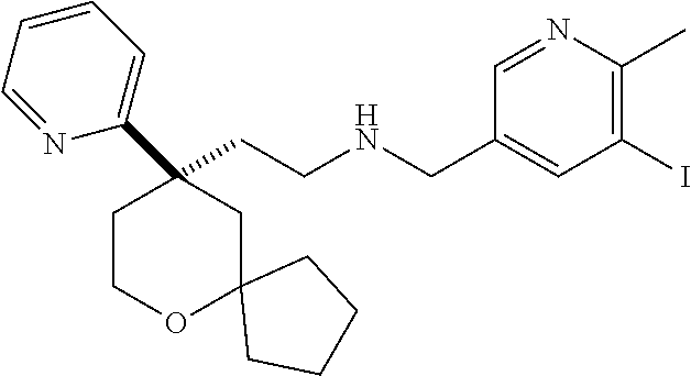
C(CNCC1=CC(I)=C(C)N=C1)C1(C2=CC=CC=N2)CCOC2(C1)CCCC2
